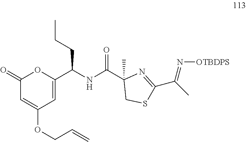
C1(=O)C=C(OCC=C)C=C(C(NC(C2(C)CSC(C(C)=N[OTBDPS])=N2)=O)CCC)O1
